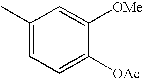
C1(C)=CC=C([OAc])C([OMe])=C1
